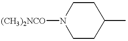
C1N([(CH3)2NCO])CCC(C)C1
